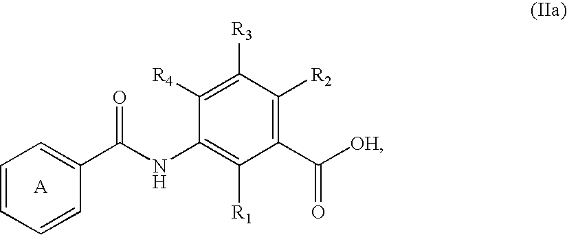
C1=CC=CC(C(NC2=C([R1])C(C(=O)[OH])=C([R2])C([R3])=C2[R4])=O)=C1
